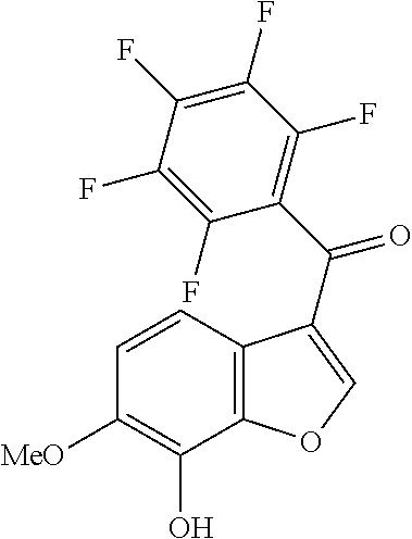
C12=C(C(O)=C([MeO])C=C1)OC=C2C(C1=C(F)C(F)=C(F)C(F)=C1F)=O
